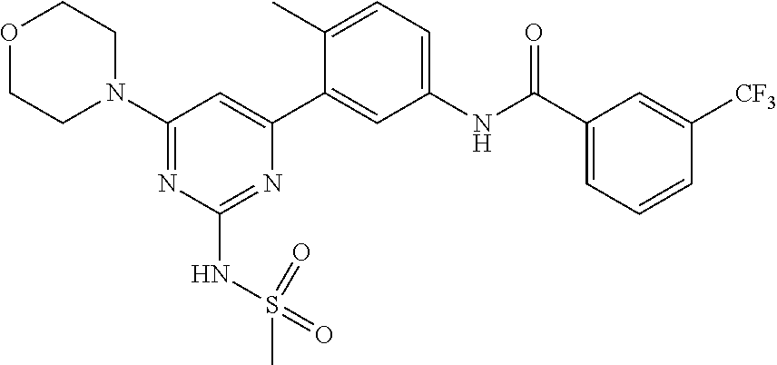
O1CCN(C2=NC(NS(=O)(C)=O)=NC(C3=CC(NC(C4=CC=CC([CF3])=C4)=O)=CC=C3C)=C2)CC1
